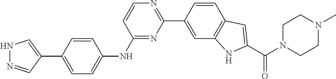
N1N=CC(C2=CC=C(NC3=NC(C4=CC5=C(C=C4)C=C(C(N4CCN(C)CC4)=O)N5)=NC=C3)C=C2)=C1
